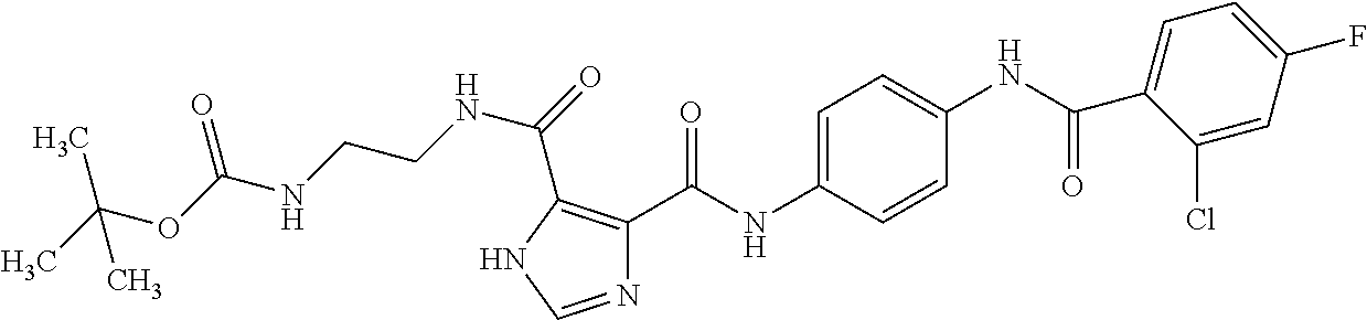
N(C1=CC=C(NC(C2=C(C(NCCNC(=O)OC(C)(C)C)=O)NC=N2)=O)C=C1)C(=O)C1=CC=C(F)C=C1Cl
